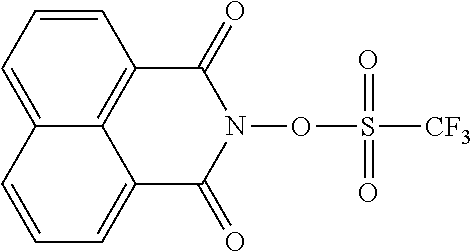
C1=CC2=C3C(=C1)C=CC=C3C(=O)N(OS([CF3])(=O)=O)C2=O
